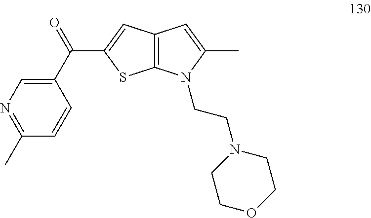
C1(C(=O)C2=CC3=C(S2)N(CCN2CCOCC2)C(C)=C3)=CN=C(C)C=C1
